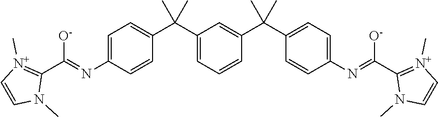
[O-]C(=NC1=CC=C(C(C2=CC=CC(C(C)(C)C3=CC=C(N=C([O-])C4=[N+](C)C=CN4C)C=C3)=C2)(C)C)C=C1)C1=[N+](C)C=CN1C
